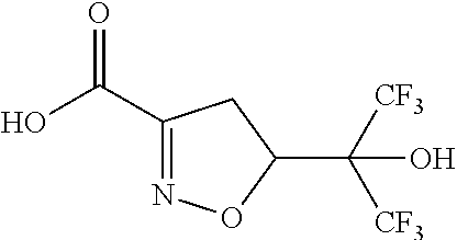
C1(C(O)=O)=NOC(C([CF3])([CF3])O)C1
